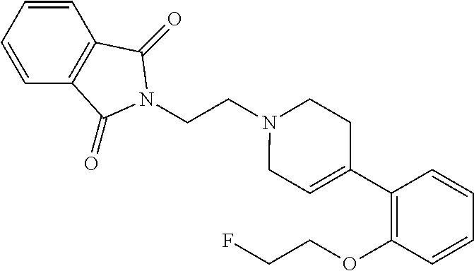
C(N1CC=C(C2=C(OCCF)C=CC=C2)CC1)CN1C(=O)C2=C(C=CC=C2)C1=O
